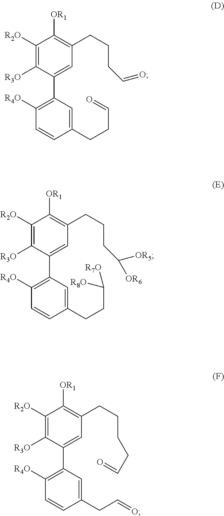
C1([R4O])=C(C2=CC(CCCC=O)=C([OR1])C([R2O])=C2[R3O])C=C(CCC=O)C=C1.C1([R4O])=C(C2=CC(CCCC([OR5])[OR6])=C([OR1])C([R2O])=C2[R3O])C=C(CCC([R7O])[R8O])C=C1.C1([R4O])=C(C2=CC(CCCCC=O)=C([OR1])C([R2O])=C2[R3O])C=C(CC=O)C=C1
